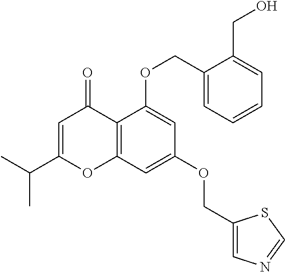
C1=C(C(C)C)OC2=C(C1=O)C(OCC1=CC=CC=C1CO)=CC(OCC1=CN=CS1)=C2
